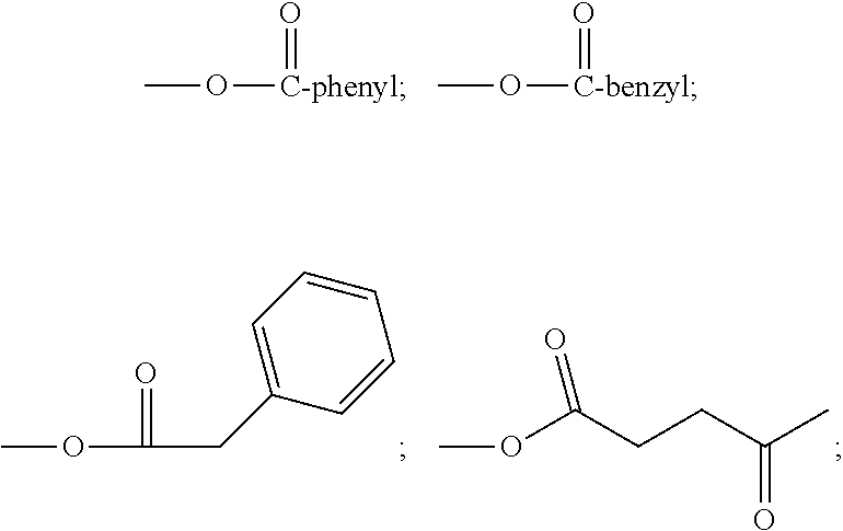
CO[C-phenyl]=O.CO[C-benzyl]=O.C1=CC=C(CC(=O)OC)C=C1.O(C)C(CCC(C)=O)=O
